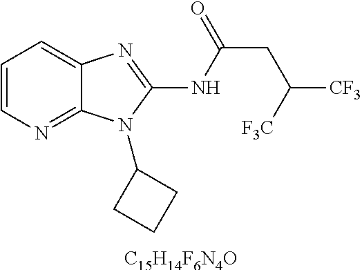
C1=CN=C2C(=C1)N=C(NC(CC([CF3])[F3C])=O)N2C1CCC1.[C15H14F6N4O]
